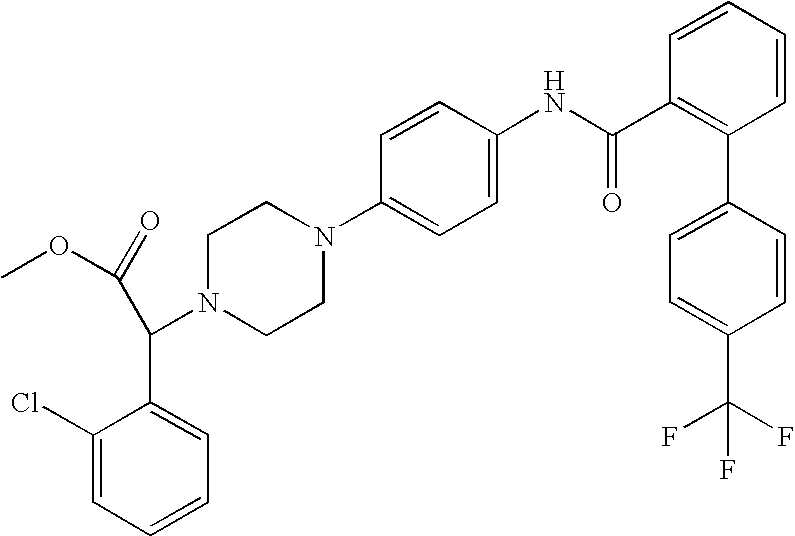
C1=CC(C2=C(C(NC3=CC=C(N4CCN(C(C5=CC=CC=C5Cl)C(=O)OC)CC4)C=C3)=O)C=CC=C2)=CC=C1C(F)(F)F
